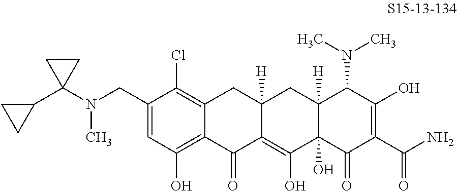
C1(CN(C2(C3CC3)CC2)C)=CC(O)=C2C(=C1Cl)CC1([H])C(=C(O)C3(O)C([H])(C1)C(N(C)C)C(O)=C(C(N)=O)C3=O)C2=O
